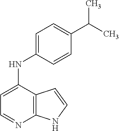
C12=C(C(NC3=CC=C(C(C)C)C=C3)=CC=N1)C=CN2
